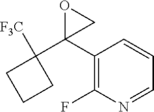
C1(C2(C3([F3C])CCC3)OC2)=C(F)N=CC=C1
